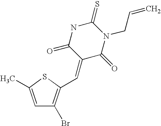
C1=C(C)SC(C=C2C(=O)N(CC=C)C(=S)NC2=O)=C1Br
